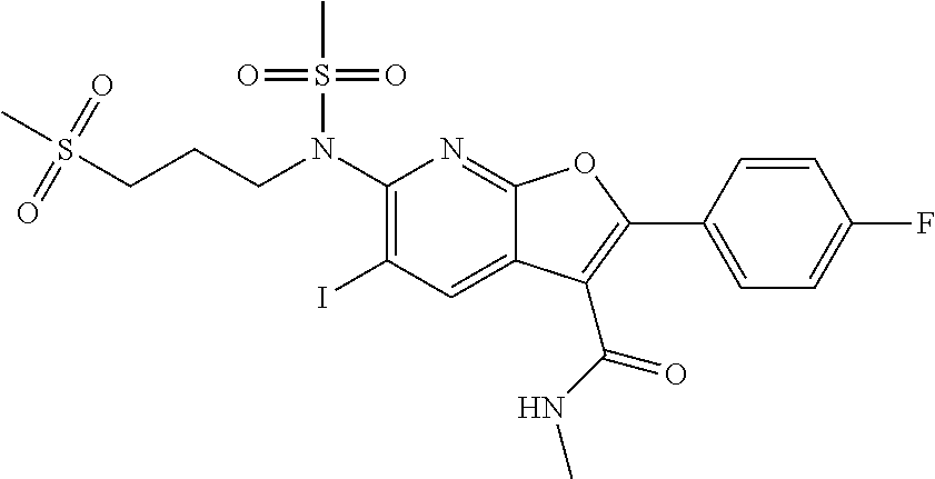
C1(N(CCCS(C)(=O)=O)S(C)(=O)=O)=C(I)C=C2C(=N1)OC(C1=CC=C(F)C=C1)=C2C(NC)=O
